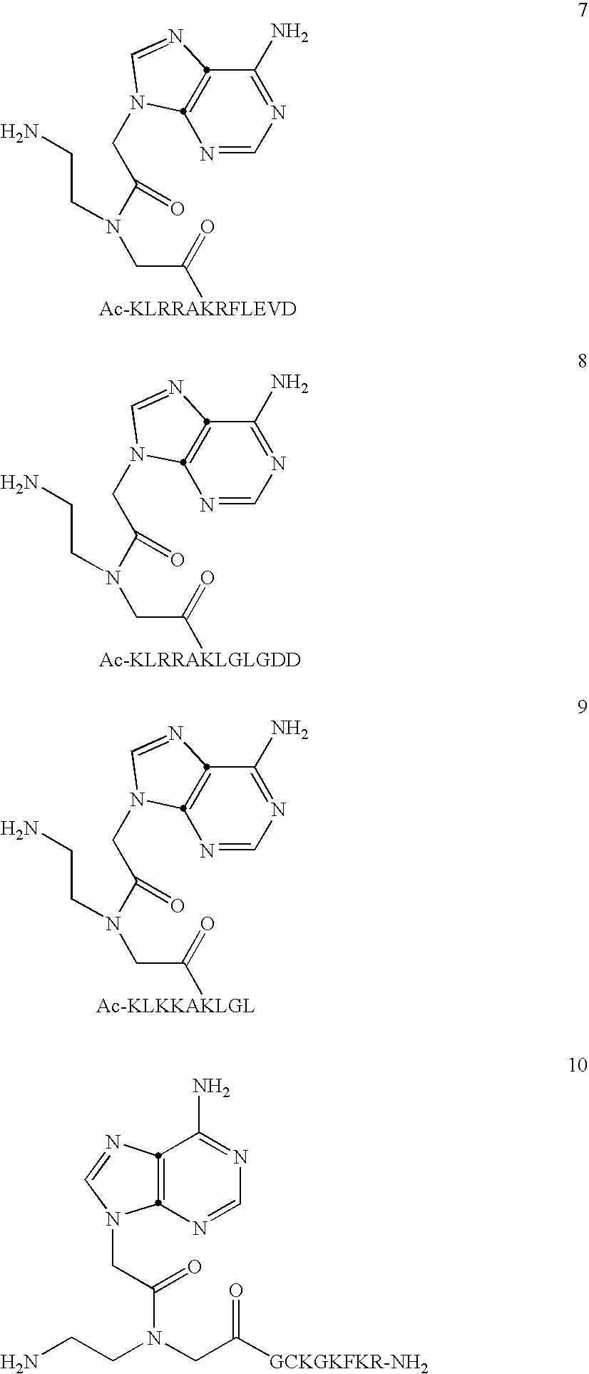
C1(N)=NC=NC2=C1N=CN2CC(N(CC([Ac-KLRRAKRFLEVD])=O)CCN)=O.C1(N)=NC=NC2=C1N=CN2CC(N(CC([Ac-KLRRAKLGLGDD])=O)CCN)=O.C1(N)=NC=NC2=C1N=CN2CC(N(CC([Ac-KLKKAKLGL])=O)CCN)=O.N1=CN=C(N)C2=C1N(CC(N(CC([GCKGKFKR-NH2])=O)CCN)=O)C=N2
